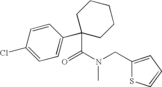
C1=C(Cl)C=CC(C2(C(N(CC3=CC=CS3)C)=O)CCCCC2)=C1
